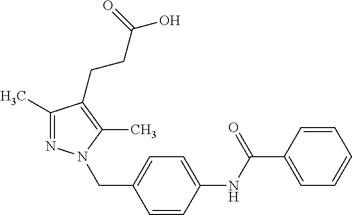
C1=CC=CC=C1C(=O)NC1=CC=C(CN2N=C(C)C(CCC(O)=O)=C2C)C=C1
